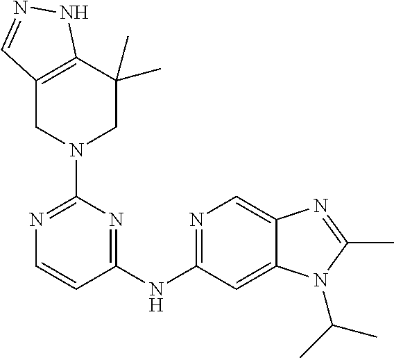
C1=CC(NC2=NC=C3C(=C2)N(C(C)C)C(C)=N3)=NC(N2CC(C)(C)C3=C(C2)C=NN3)=N1
